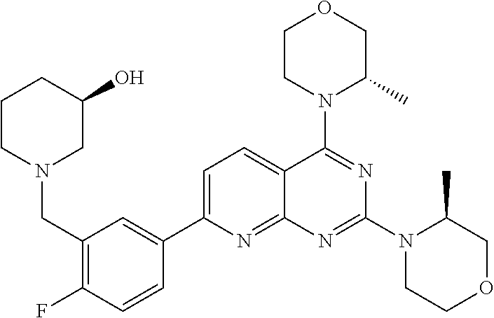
C1(CN2CC(O)CCC2)=C(F)C=CC(C2=CC=C3C(=N2)N=C(N2CCOCC2C)N=C3N2C(C)COCC2)=C1
